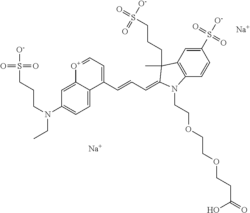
[Na].C12=CC(N(CCCS(=O)(=O)[O-])CC)=CC=C1C(C=CC=C1C(C)(CCCS(=O)([O-])=O)C3=C(C=CC(S([O-])(=O)=O)=C3)N1CCOCCOCCC(=O)O)=CC=[O+]2.[Na]
